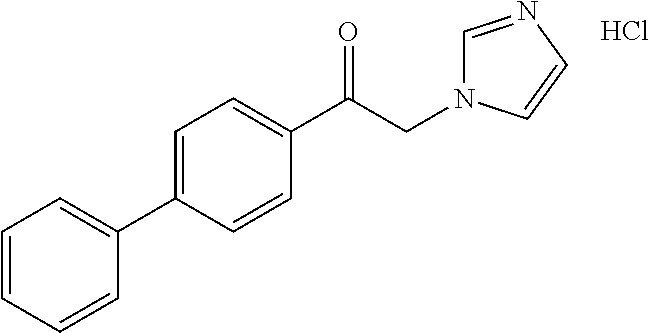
C1=C(C2=CC=CC=C2)C=CC(C(CN2C=NC=C2)=O)=C1.Cl
